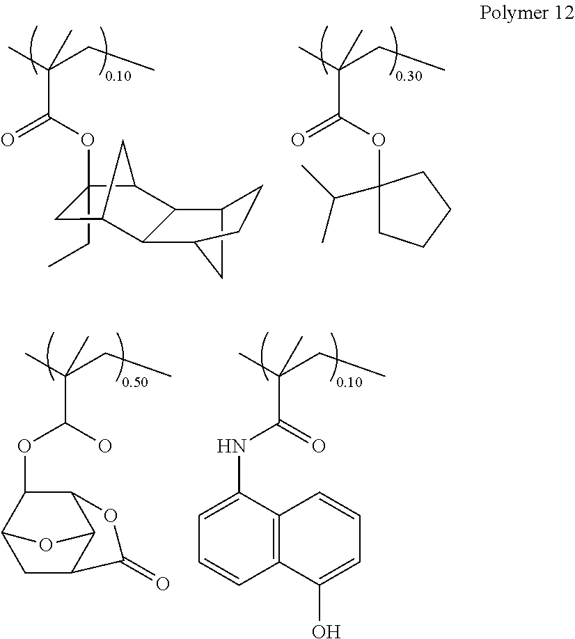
C1(OC(=O)C(CC)(C)C)(C(C)C)CCCC1.C1(CC)(OC(=O)C(CC)(C)C)CC2C3C(C4CC3CC4)C1C2.N(C(=O)C(CC)(C)C)C1=CC=CC2=C1C=CC=C2O.OC(C(CC)(C)C)OC1C2CC3C(C1OC3=O)O2
